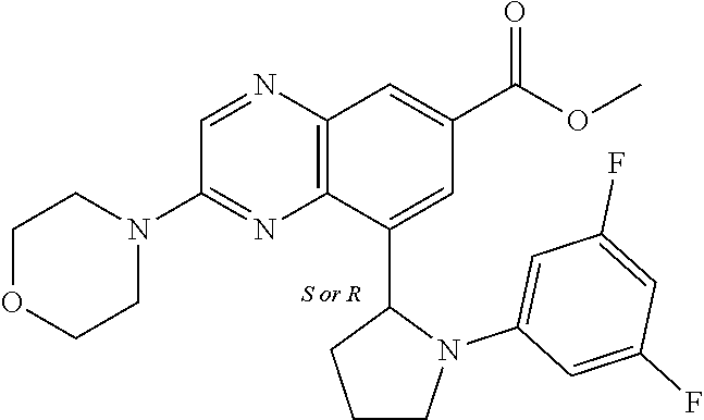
C1=NC2=C(N=C1N1CCOCC1)C(C1CCCN1C1=CC(F)=CC(F)=C1)=CC(C(OC)=O)=C2
